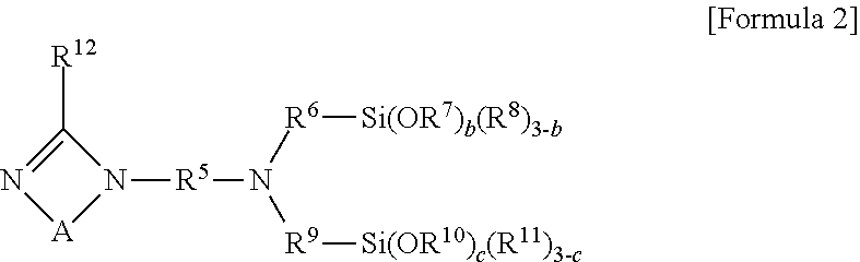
[R12]C1=N[A]N1[R5]N([R9][Si(OR10)c(R11)3-c])[R6][Si(OR7)b(R8)3-b]
